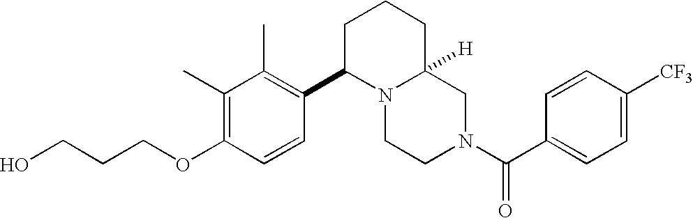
C(COC1=C(C)C(C)=C(C2N3C([H])(CN(C(C4=CC=C([CF3])C=C4)=O)CC3)CCC2)C=C1)CO
